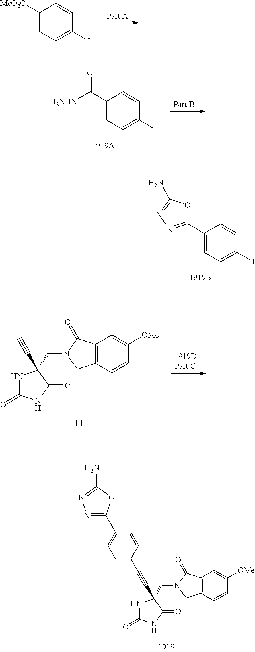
C1([MeO2C])=CC=C(I)C=C1.C1(C2=NN=C(N)O2)=CC=C(I)C=C1.C1(C([H2NHN])=O)=CC=C(I)C=C1.N1C(=O)NC(=O)C1(CN1CC2=C(C1=O)C=C([OMe])C=C2)C#C.N1C(=O)NC(=O)C1(CN1CC2=C(C1=O)C=C([OMe])C=C2)C#CC1=CC=C(C2=NN=C(N)O2)C=C1
